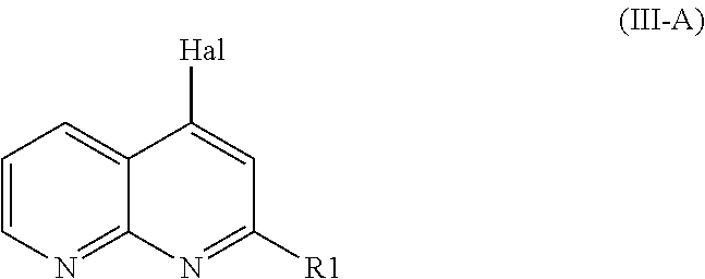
C1=CN=C2C(=C1)C([Hal])=CC([R1])=N2
